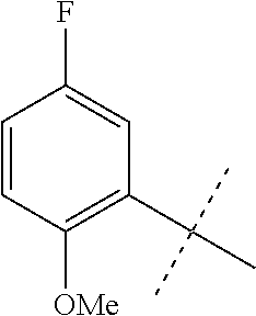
C1(C(C)(C)C)=C([OMe])C=CC(F)=C1
